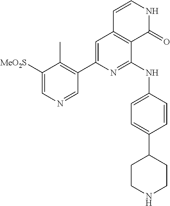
C1([MeO2S])=CN=CC(C2=CC3=C(C(NC4=CC=C(C5CCNCC5)C=C4)=N2)C(=O)NC=C3)=C1C
